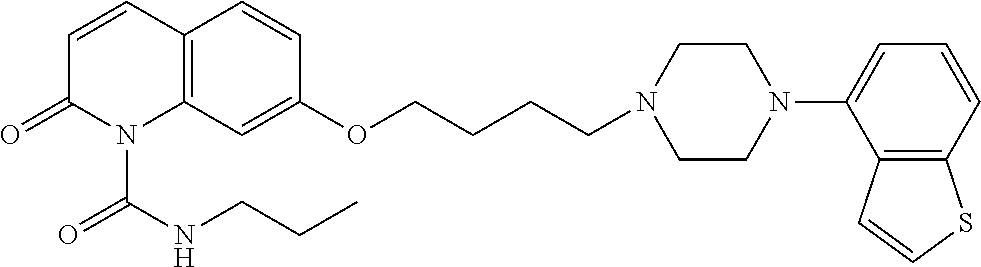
C1=CC2=C(N(C(NCCC)=O)C1=O)C=C(OCCCCN1CCN(C3=CC=CC4=C3C=CS4)CC1)C=C2
